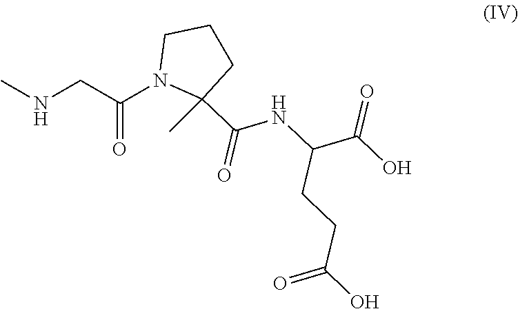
N(CC(N1C(C)(C(=O)NC(CCC(=O)O)C(O)=O)CCC1)=O)C
